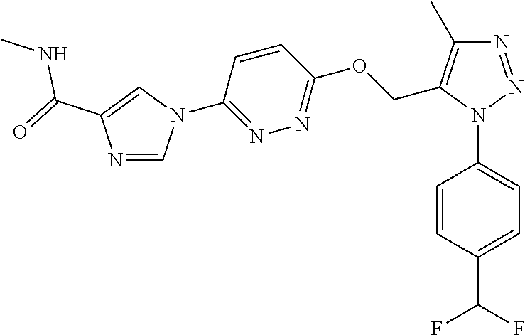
C1=CC(N2N=NC(C)=C2COC2=NN=C(N3C=NC(C(=O)NC)=C3)C=C2)=CC=C1C(F)F
